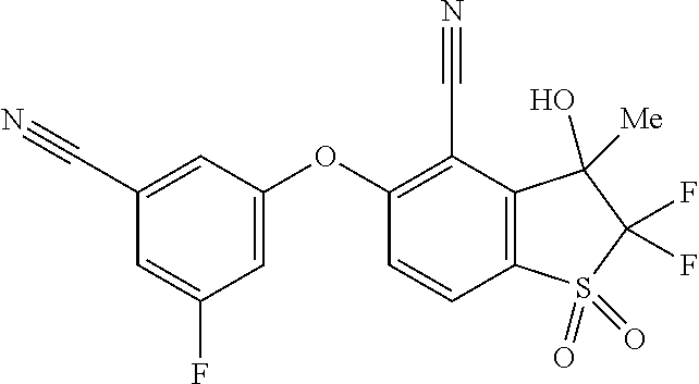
O(C1=CC(F)=CC(C#N)=C1)C1=C(C#N)C2=C(C=C1)S(=O)(=O)C(F)(F)C2([Me])O
